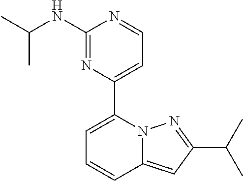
N12C(=CC(C(C)C)=N1)C=CC=C2C1=CC=NC(NC(C)C)=N1
